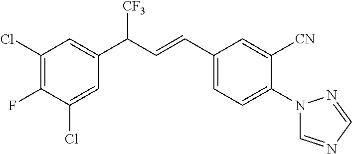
C1(Cl)=C(F)C(Cl)=CC(C([CF3])C=CC2=CC=C(N3C=NC=N3)C([CN])=C2)=C1
